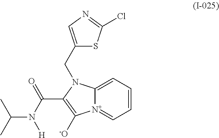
C12=CC=CC=[N+]1C([-O])=C(C(N([H])C(C)C)=O)N2CC1=CN=C(Cl)S1
